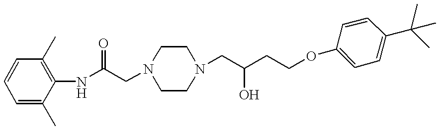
C1=C(C)C(NC(CN2CCN(CC(CCOC3=CC=C(C(C)(C)C)C=C3)O)CC2)=O)=C(C)C=C1
